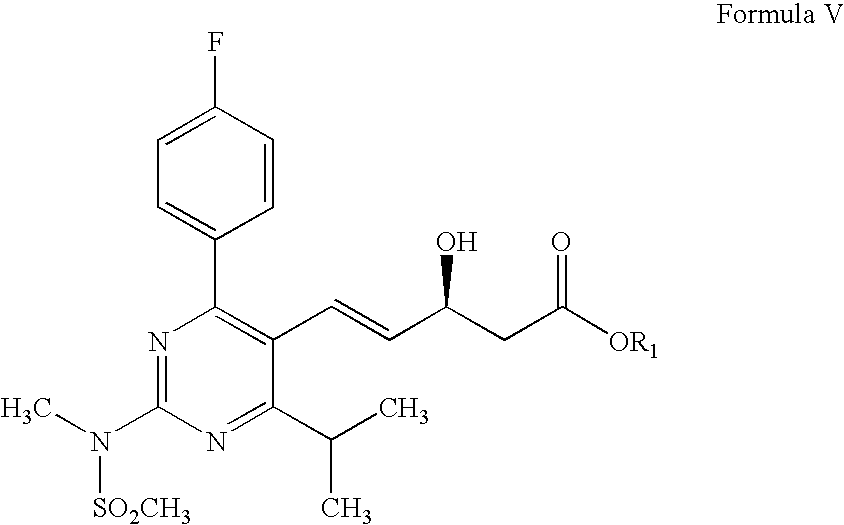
C1=CC(F)=CC=C1C1=C(C=CC(CC([OR1])=O)O)C(C(C)C)=NC(N(C)[SO2CH3])=N1
